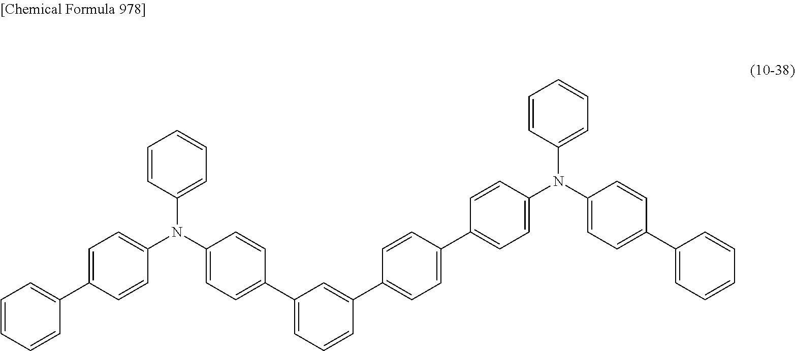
C1=CC=CC(C2=CC=C(N(C3=CC=C(C4=CC=CC(C5=CC=C(C6=CC=C(N(C7=CC=C(C8=CC=CC=C8)C=C7)C7=CC=CC=C7)C=C6)C=C5)=C4)C=C3)C3=CC=CC=C3)C=C2)=C1
